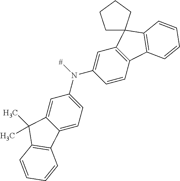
N(C1=CC2=C(C=C1)C1=C(C23CCCC3)C=CC=C1)([#])C1=CC=C2C(=C1)C(C)(C)C1=C2C=CC=C1
